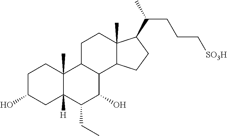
C1C(O)CC2([H])C(C)(C1)C1C(C(O)C2CC)C2C(C)(CC1)C(C(C)CCC[SO3H])CC2
